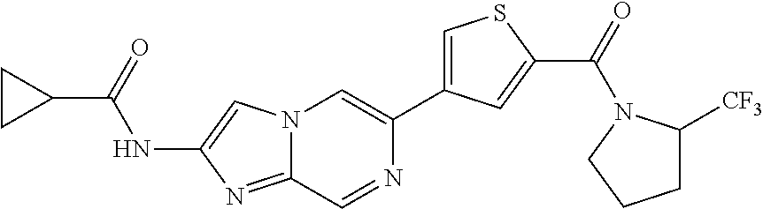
N12C(=NC(NC(C3CC3)=O)=C1)C=NC(C1=CSC(C(=O)N3C([CF3])CCC3)=C1)=C2
